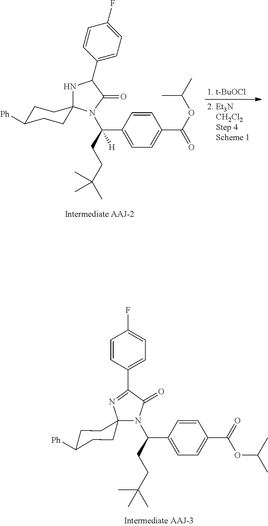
C1=CC(C(CCC(C)(C)C)([H])N2C(=O)C(C3=CC=C(F)C=C3)NC23CCC([Ph])CC3)=CC=C1C(OC(C)C)=O.C1=CC(C(CCC(C)(C)C)N2C(=O)C(C3=CC=C(F)C=C3)=NC23CCC([Ph])CC3)=CC=C1C(=O)OC(C)C
